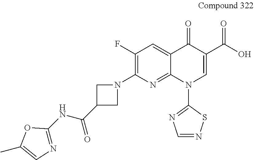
N1=C(NC(C2CN(C3=C(F)C=C4C(=N3)N(C3=NC=NS3)C=C(C(O)=O)C4=O)C2)=O)OC(C)=C1
